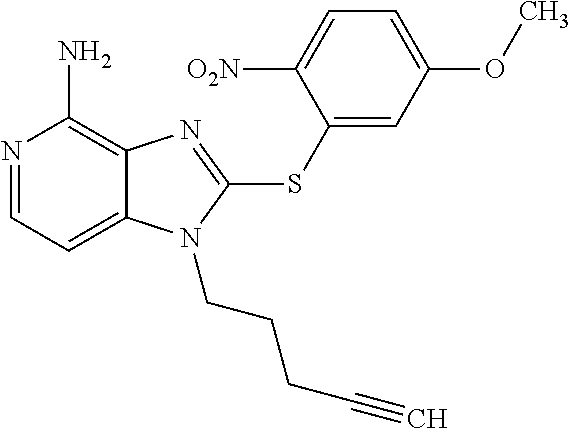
N1=CC=C2C(=C1N)N=C(SC1=CC(OC)=CC=C1[NO2])N2CCCC#C
